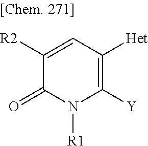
C1([R2])=CC([Het])=C([Y])N([R1])C1=O
